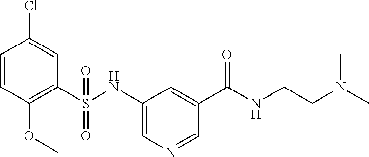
C1=CC(OC)=C(S(NC2=CN=CC(C(NCCN(C)C)=O)=C2)(=O)=O)C=C1Cl
